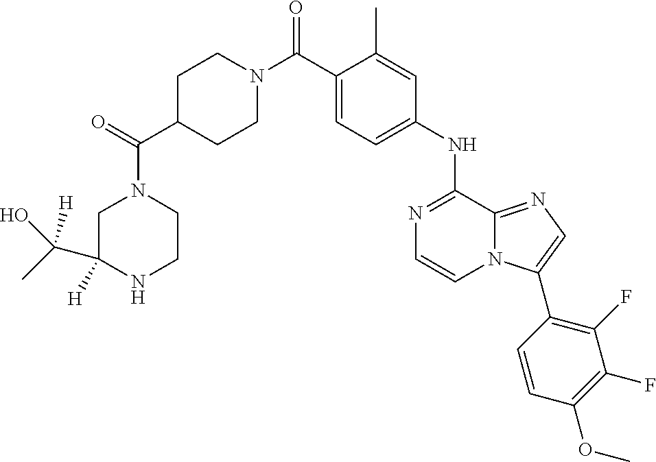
N1=C(NC2=CC=C(C(N3CCC(C(=O)N4CC(C(C)([H])O)([H])NCC4)CC3)=O)C(C)=C2)C2=NC=C(C3=C(F)C(F)=C(OC)C=C3)N2C=C1
